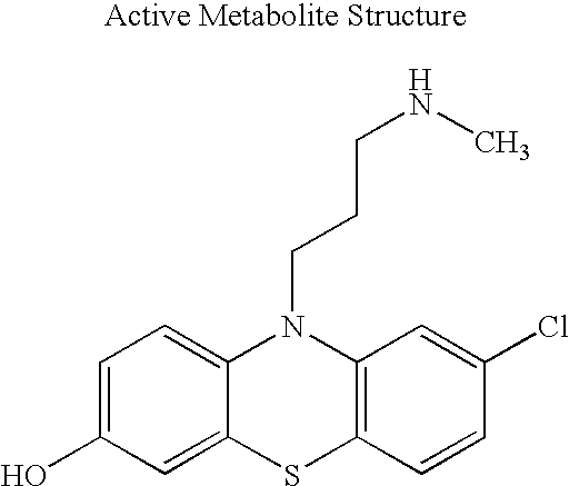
C1=C(O)C=C2C(=C1)N(CCCNC)C1=C(S2)C=CC(Cl)=C1
